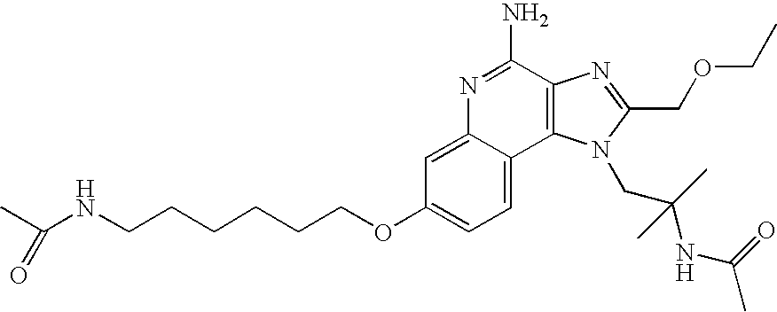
C1=C2C(=CC=C1OCCCCCCNC(C)=O)C1=C(C(N)=N2)N=C(COCC)N1CC(C)(NC(C)=O)C
